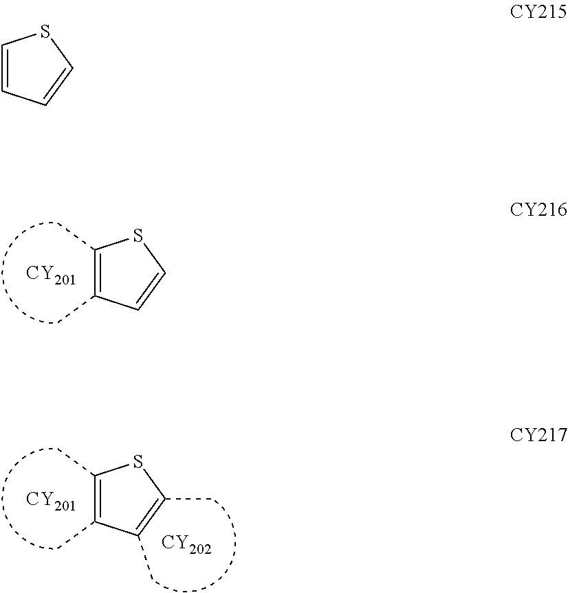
[CY201].C1(C)=C(C)C=CS1.[CY201].[CY202].C1(C)=C(C)C(C)=C(C)S1.C1=CC=CS1
